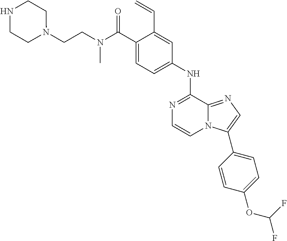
C1(C(N(CCN2CCNCC2)C)=O)=CC=C(NC2=NC=CN3C2=NC=C3C2=CC=C(OC(F)F)C=C2)C=C1C=C
